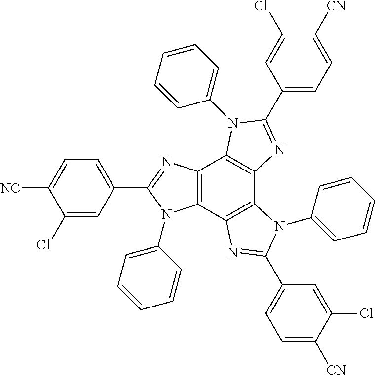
C12=C(C3=C(C4=C1N(C1=CC=CC=C1)C(C1=CC=C([CN])C(Cl)=C1)=N4)N(C1=CC=CC=C1)C(C1=CC=C([CN])C(Cl)=C1)=N3)N(C1=CC=CC=C1)C(C1=CC=C([NC])C(Cl)=C1)=N2
